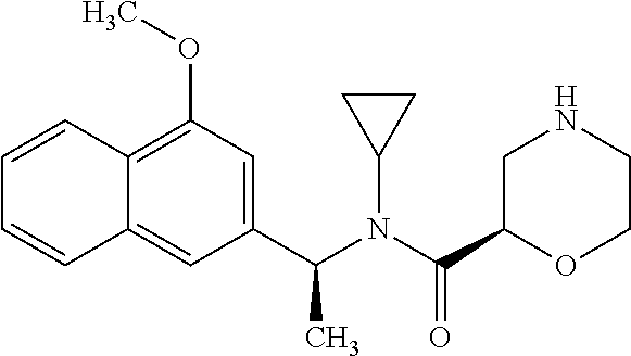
C12=C(OC)C=C(C(N(C(C3OCCNC3)=O)C3CC3)C)C=C1C=CC=C2
